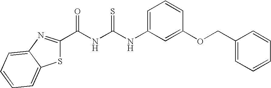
C(NC(NC1=CC=CC(OCC2=CC=CC=C2)=C1)=S)(=O)C1=NC2=CC=CC=C2S1
